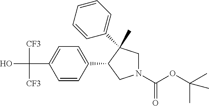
C(C1=CC=C(C2CN(C(OC(C)(C)C)=O)CC2(C)C2=CC=CC=C2)C=C1)(O)([CF3])[CF3]
